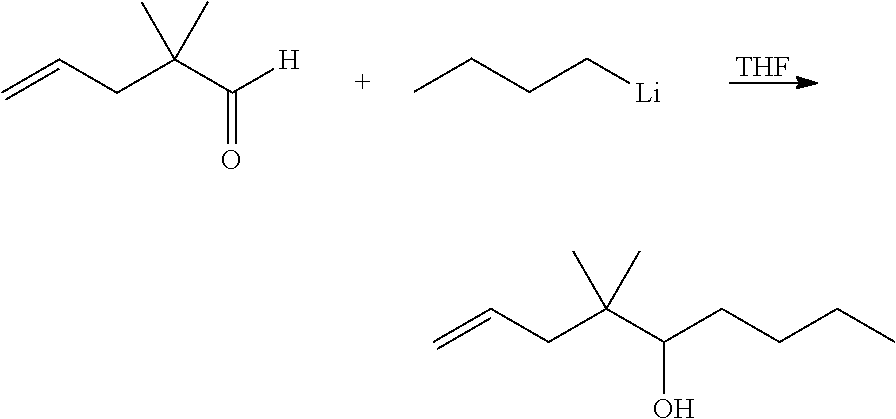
[THF].CCCC[Li].C=CCC(C([H])=O)(C)C.C(CC(C(CCCC)O)(C)C)=C
